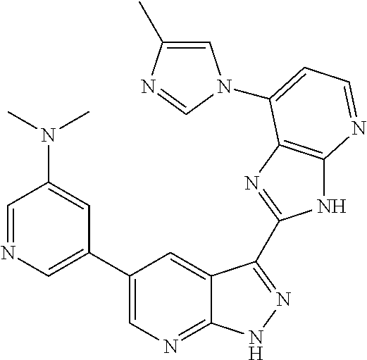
C1=NC=C(C2=CN=C3C(=C2)C(C2=NC4=C(N2)N=CC=C4N2C=C(C)N=C2)=NN3)C=C1N(C)C
